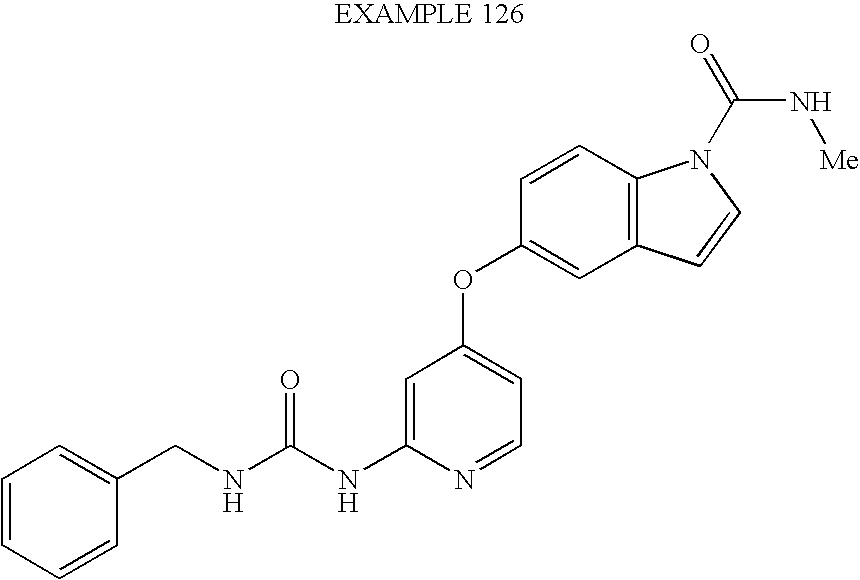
C(NC(NC1=CC(OC2=CC3=C(C=C2)N(C(=O)N[Me])C=C3)=CC=N1)=O)C1=CC=CC=C1
